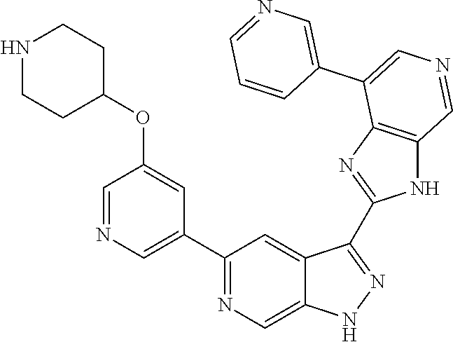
C1(C2=CN=CC(OC3CCNCC3)=C2)=NC=C2C(=C1)C(C1=NC3=C(N1)C=NC=C3C1=CN=CC=C1)=NN2
